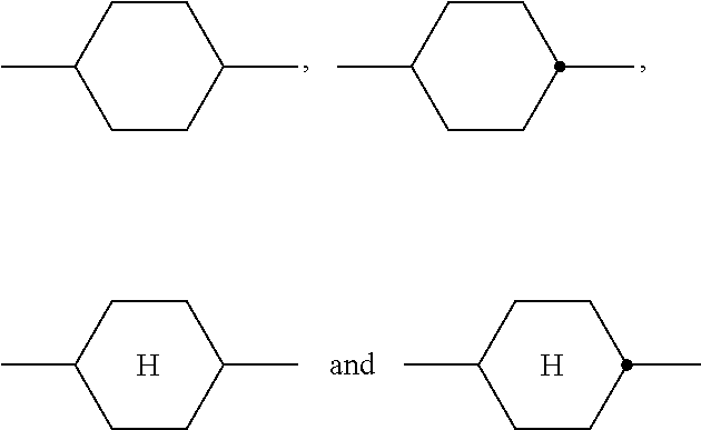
CC1CCC(C)CC1.CC1CCC(C)CC1.CC1CCC(C)CC1.[H].CC1CCC(C)CC1.[H]
